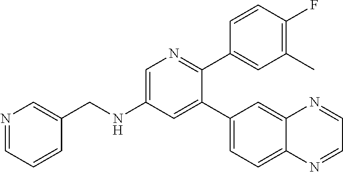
C1=C(NCC2=CN=CC=C2)C=C(C2=CC=C3C(=C2)N=CC=N3)C(C2=CC(C)=C(F)C=C2)=N1
